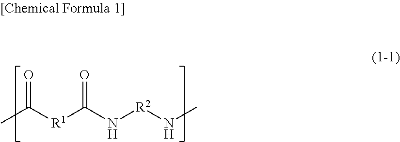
CC([R1]C(N[R2]NC)=O)=O
